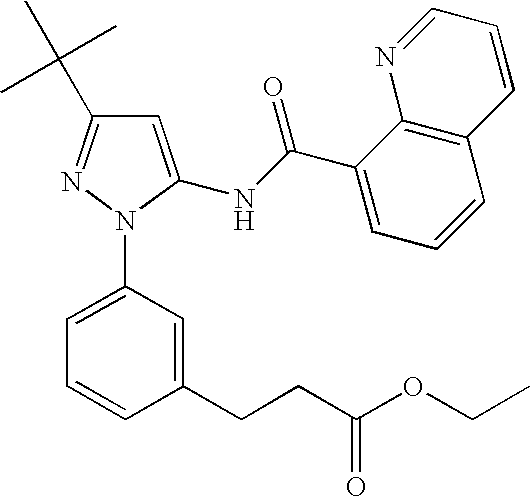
C1(N2N=C(C(C)(C)C)C=C2NC(C2=CC=CC3=C2N=CC=C3)=O)=CC=CC(CCC(OCC)=O)=C1
